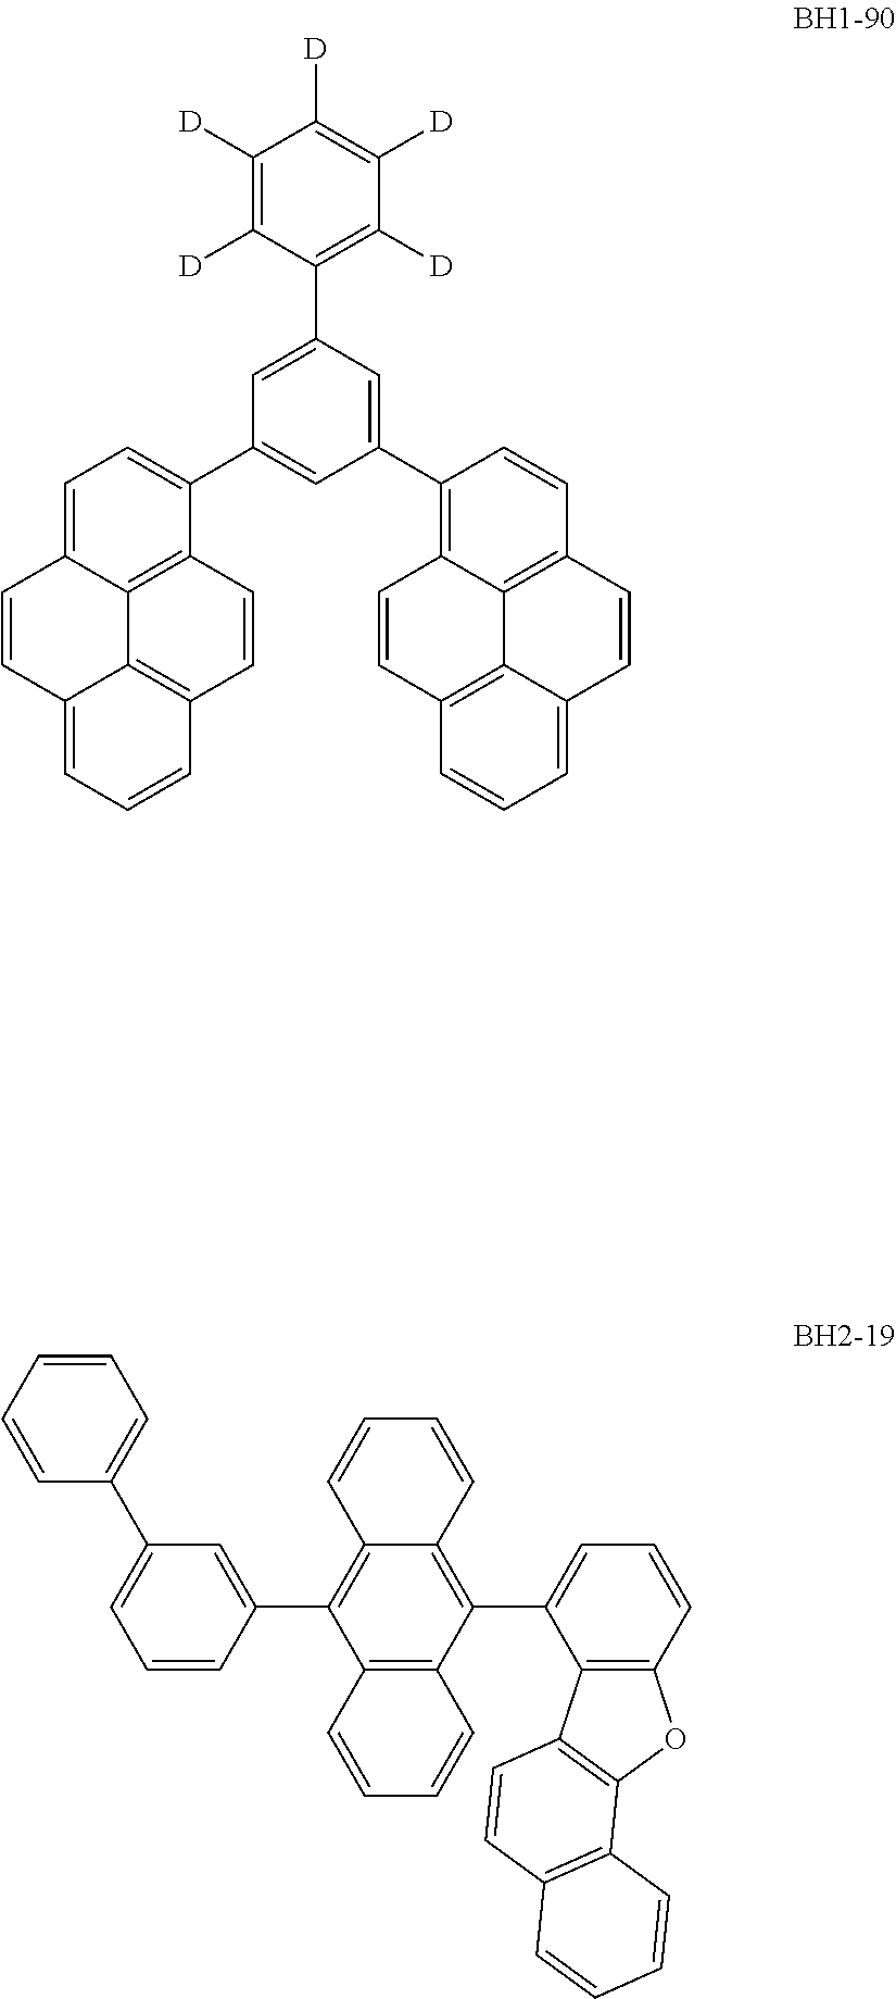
C1=C2C3=C(C(C4=CC(C5=C6C7=C(C=C5)C=CC5=CC=CC(=C75)C=C6)=CC(C5=C([D])C([D])=C([D])C([D])=C5[D])=C4)=C1)C=CC1=C3C(=CC=C1)C=C2.C12=C(C(C3=CC=CC4=C3C3=C(O4)C4=C(C=C3)C=CC=C4)=C3C(=C1C1=CC(C4=CC=CC=C4)=CC=C1)C=CC=C3)C=CC=C2
